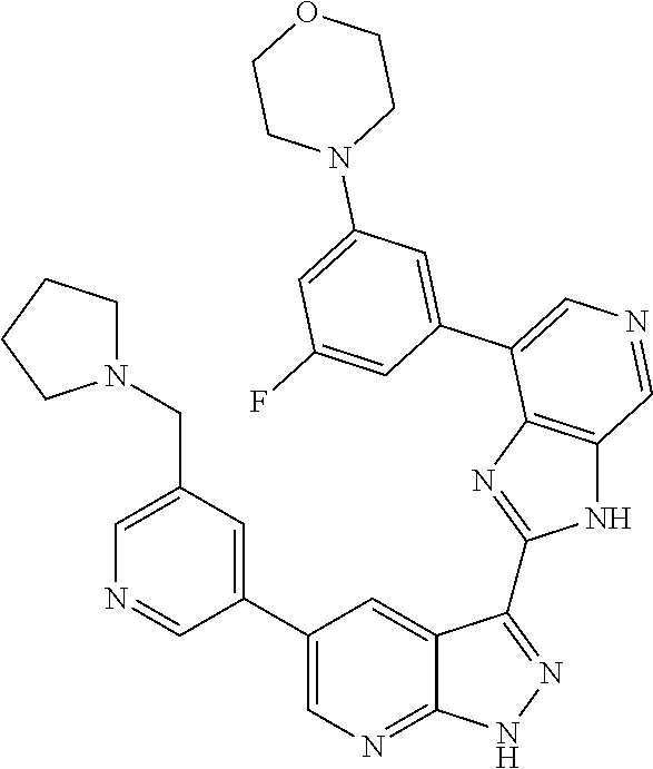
C1=C(CN2CCCC2)C=C(C2=CN=C3C(=C2)C(C2=NC4=C(N2)C=NC=C4C2=CC(N4CCOCC4)=CC(F)=C2)=NN3)C=N1
